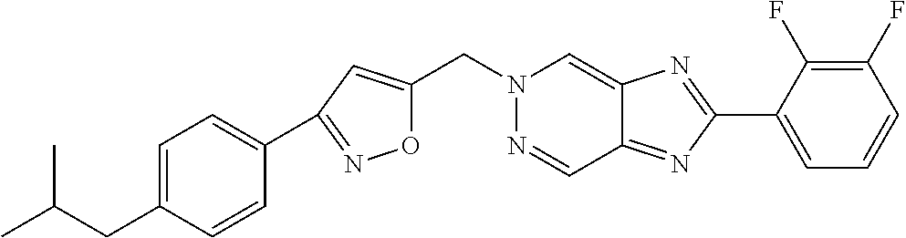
C(N1N=CC2=NC(C3=CC=CC(F)=C3F)=NC2=C1)C1=CC(C2=CC=C(CC(C)C)C=C2)=NO1
